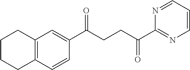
C1(C(CCC(C2=NC=CC=N2)=O)=O)=CC2=C(C=C1)CCCC2
